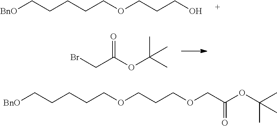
[BnO]CCCCCOCCCO.BrCC(OC(C)(C)C)=O.[BnO]CCCCCOCCCOCC(OC(C)(C)C)=O
